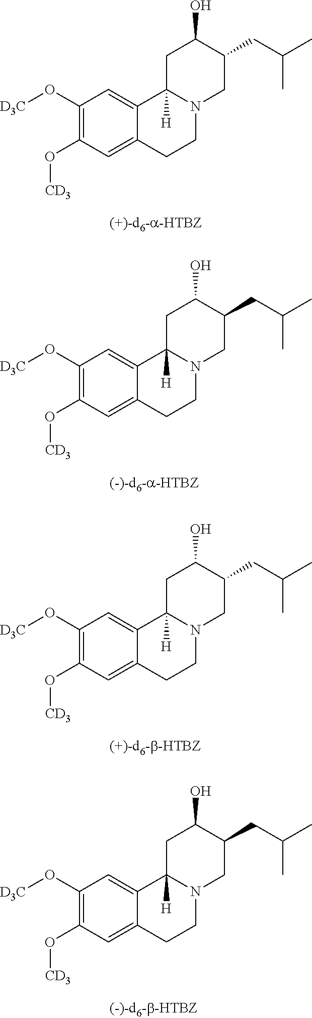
C1(O[D3C])=C(O[CD3])C=C2C(=C1)C1([H])N(CC2)CC(CC(C)C)C(O)C1.C1(O[D3C])=C(O[CD3])C=C2C(=C1)C1([H])N(CC2)CC(CC(C)C)C(O)C1.C1(O[D3C])=C(O[CD3])C=C2C(=C1)C1([H])N(CC2)CC(CC(C)C)C(O)C1.C1(O[D3C])=C(O[CD3])C=C2C(=C1)C1([H])N(CC2)CC(CC(C)C)C(O)C1
